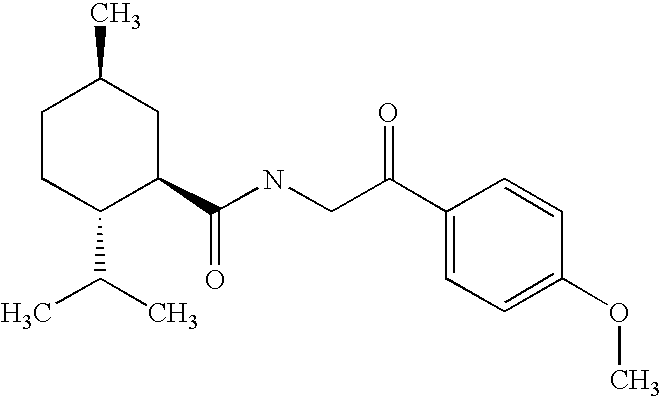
C1CC(C(C)C)C(C(NCC(C2=CC=C(OC)C=C2)=O)=O)CC1C
